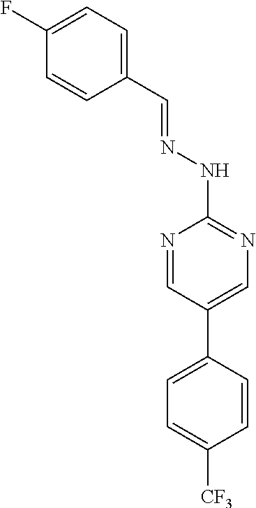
C1(F)=CC=C(C=NNC2=NC=C(C3=CC=C([CF3])C=C3)C=N2)C=C1
